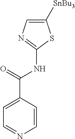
C1=C([SnBu3])SC(NC(C2=CC=NC=C2)=O)=N1
